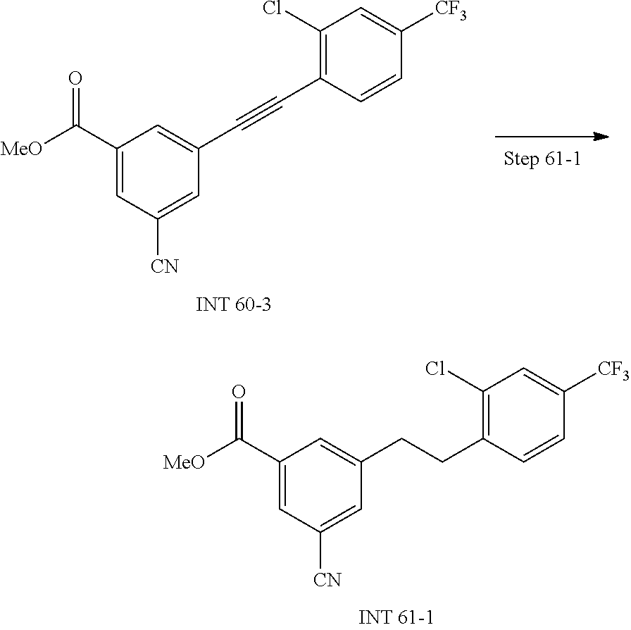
C1(CCC2=CC(C([MeO])=O)=CC([CN])=C2)=C(Cl)C=C([CF3])C=C1.C(C1=C(Cl)C=C([CF3])C=C1)#CC1=CC(C([MeO])=O)=CC([CN])=C1
